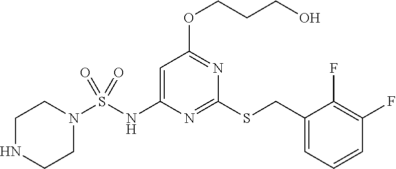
C1=C(NS(N2CCNCC2)(=O)=O)N=C(SCC2=CC=CC(F)=C2F)N=C1OCCCO
